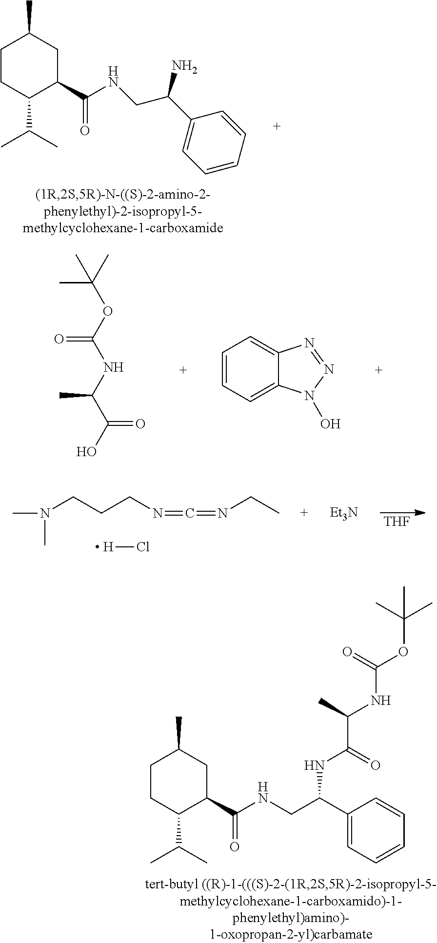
C1CC(C(C)C)C(C(=O)NCC(C2=CC=CC=C2)N)CC1C.O=C(OC(C)(C)C)NC(C(O)=O)C.C1=CC=C2C(=C1)N=NN2O.C1CC(C(C)C)C(C(=O)NCC(C2=CC=CC=C2)NC(C(C)NC(OC(C)(C)C)=O)=O)CC1C.N(CCCN=C=NCC)(C)C.[H]Cl.[THF].[Et3N]
